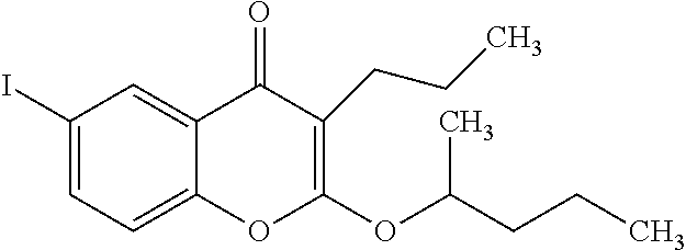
C1(I)=CC=C2C(=C1)C(=O)C(CCC)=C(OC(C)CCC)O2
